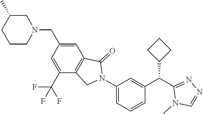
C1CN(CC2=CC3=C(C(C(F)(F)F)=C2)CN(C2=CC=CC(C(C4=NN=CN4C)C4CCC4)=C2)C3=O)CC(C)C1
